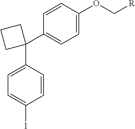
C1(C2=CC=C(OC[R])C=C2)(C2=CC=C(I)C=C2)CCC1
